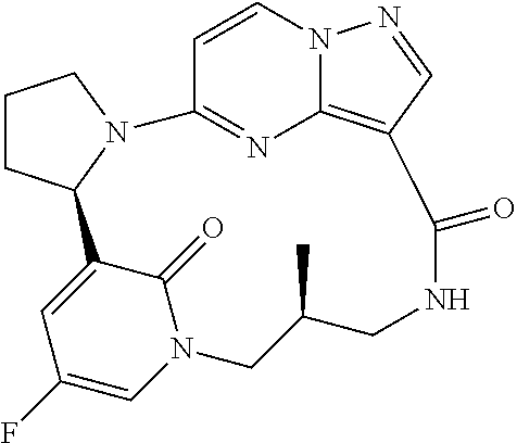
C1=C2C(=O)N(C=C1F)CC(C)CNC(=O)C1=C3N=C(C=CN3N=C1)N1C2CCC1
